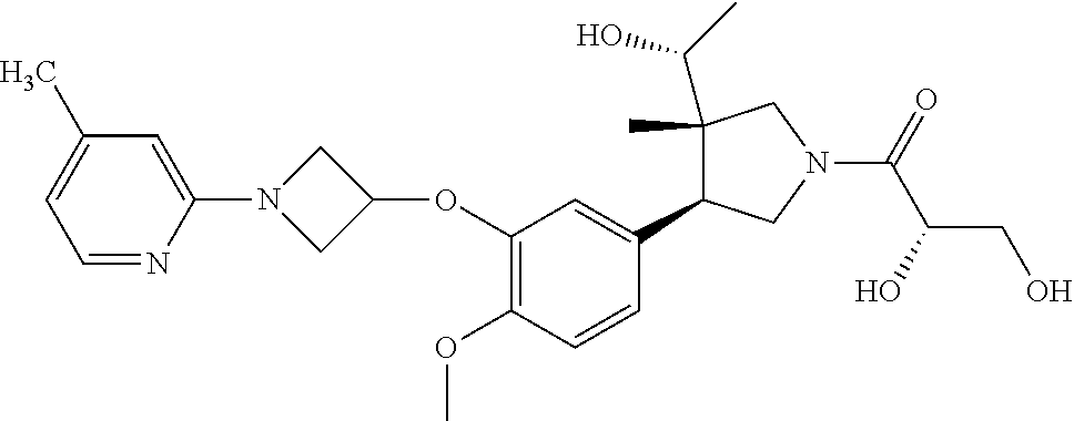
C1(C)=CC=NC(N2CC(OC3=C(OC)C=CC(C4C(C(O)C)(C)CN(C(C(CO)O)=O)C4)=C3)C2)=C1
